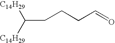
C(CCC=O)C([C14H29])[C14H29]
